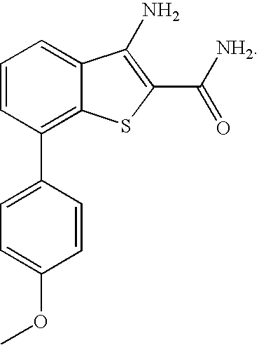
C1=CC(C2=CC=C(OC)C=C2)=C2C(=C1)C(N)=C(C(=O)[NH2])S2
